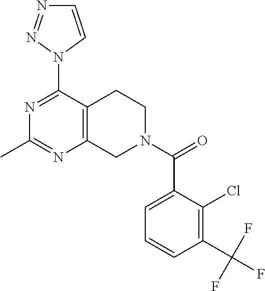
N1=C(N2C=CN=N2)C2=C(N=C1C)CN(C(C1=CC=CC(C(F)(F)F)=C1Cl)=O)CC2
